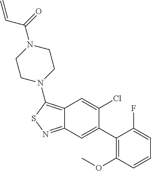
C12=C(N3CCN(C(=O)C=C)CC3)SN=C1C=C(C1=C(OC)C=CC=C1F)C(Cl)=C2
